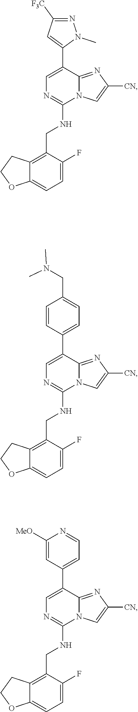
C1=C(F)C(CNC2=NC=C(C3=CC([F3C])=NN3C)C3=NC([CN])=CN23)=C2C(=C1)OCC2.C1=C(F)C(CNC2=NC=C(C3=CC=C(CN(C)C)C=C3)C3=NC([CN])=CN23)=C2C(=C1)OCC2.C1=C(F)C(CNC2=NC=C(C3=CC=NC([MeO])=C3)C3=NC([CN])=CN23)=C2C(=C1)OCC2
